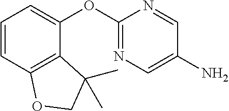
C1=CC2=C(C(OC3=NC=C(N)C=N3)=C1)C(C)(C)CO2
